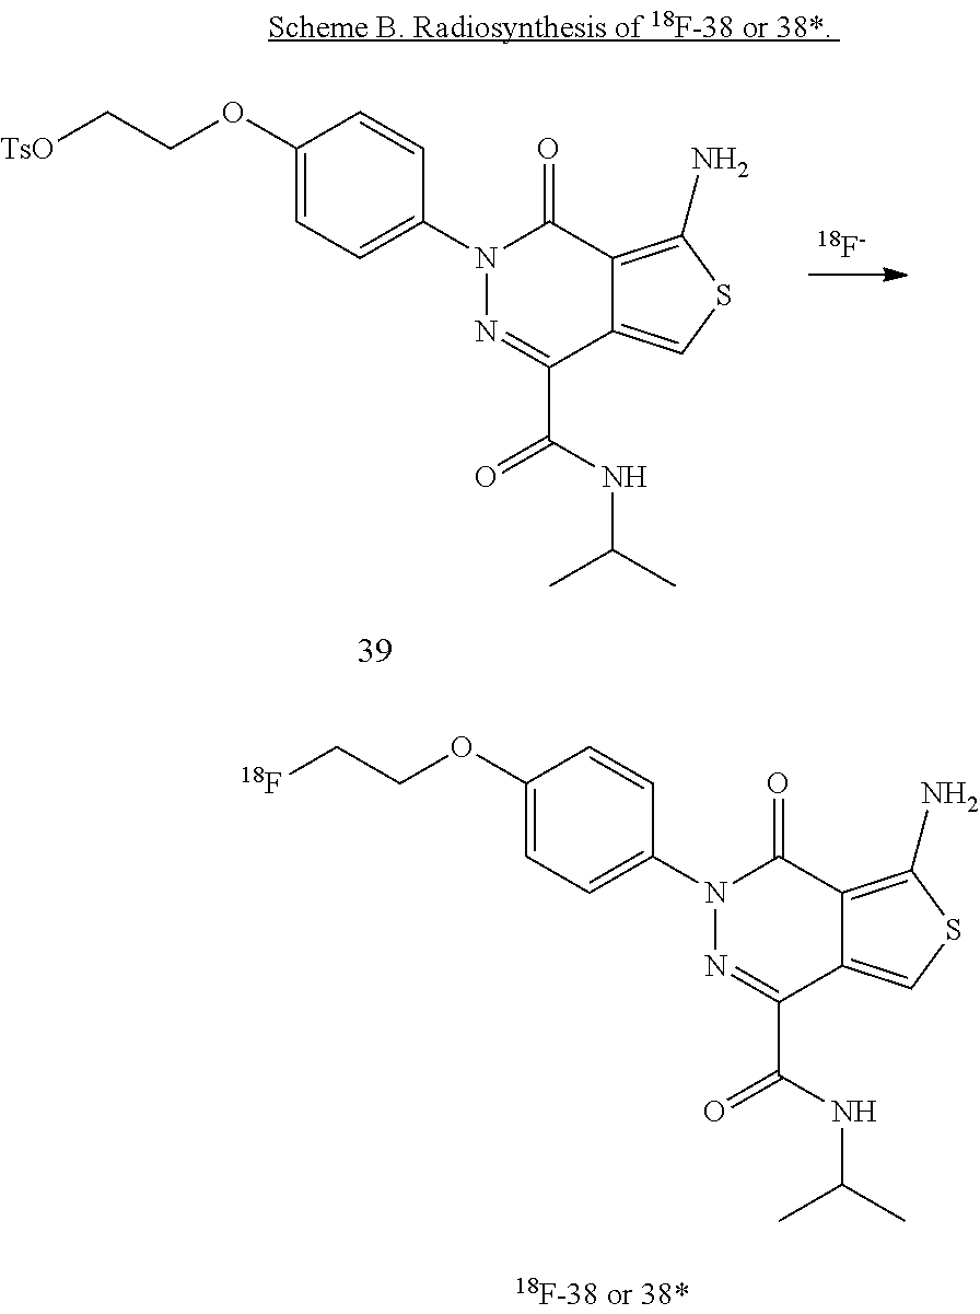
C1(OCC[TsO])=CC=C(N2N=C(C(=O)NC(C)C)C3=CSC(N)=C3C2=O)C=C1.[18F-].C1(OCC[18F])=CC=C(N2N=C(C(=O)NC(C)C)C3=CSC(N)=C3C2=O)C=C1
